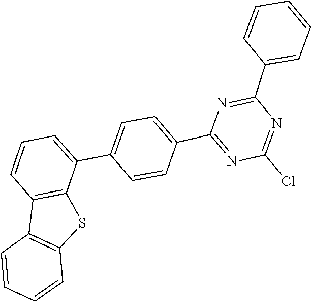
C1=CC=C(C2=NC(C3=CC=C(C4=CC=CC5=C4SC4=C5C=CC=C4)C=C3)=NC(Cl)=N2)C=C1
